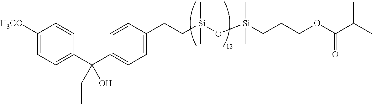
C(C1=CC=C(CC[Si](O[Si](CCCOC(C(C)C)=O)(C)C)(C)C)C=C1)(C1=CC=C([H3CO])C=C1)(C#C)O
